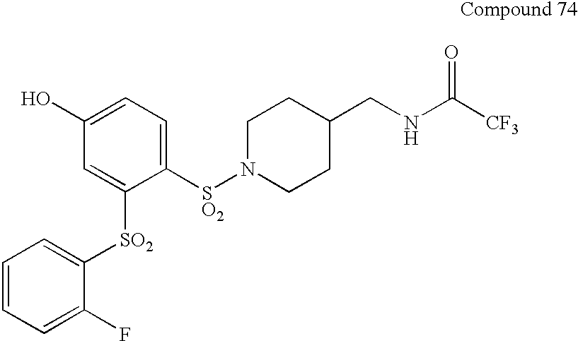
C1N([SO2]C2=CC=C(O)C=C2[SO2]C2=CC=CC=C2F)CCC(CNC([CF3])=O)C1
